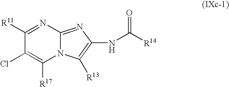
C1([R11])=NC2=NC(NC([R14])=O)=C([R13])N2C([R17])=C1Cl
